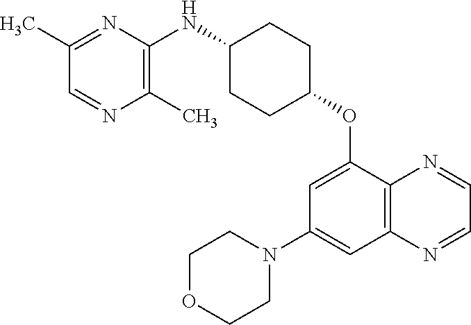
C1=NC(C)=C(NC2CCC(OC3=CC(N4CCOCC4)=CC4=C3N=CC=N4)CC2)N=C1C
